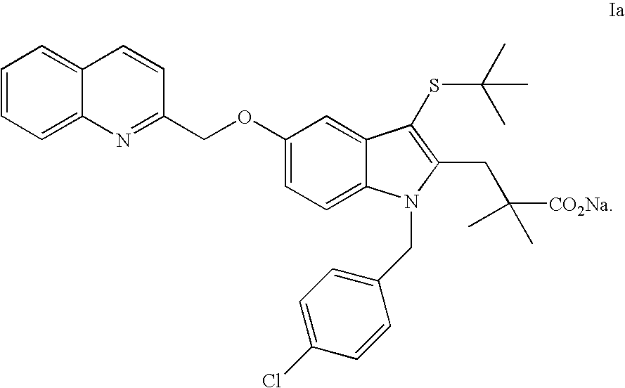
C1=CC=C2C(=C1)C=CC(COC1=CC=C3C(=C1)C(SC(C)(C)C)=C(CC([CO2Na])(C)C)N3CC1=CC=C(Cl)C=C1)=N2
